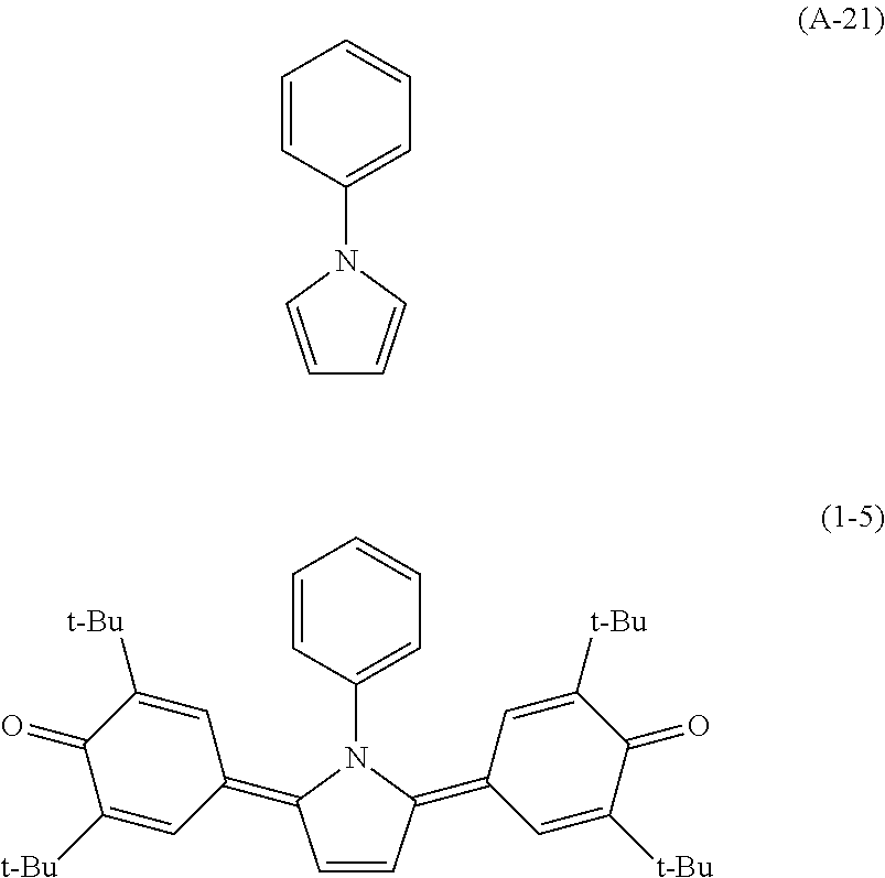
C1=CC(=C2C=C([t-Bu])C(=O)C([t-Bu])=C2)N(C2=CC=CC=C2)C1=C1C=C([t-Bu])C(=O)C([t-Bu])=C1.C1=CN(C2=CC=CC=C2)C=C1
